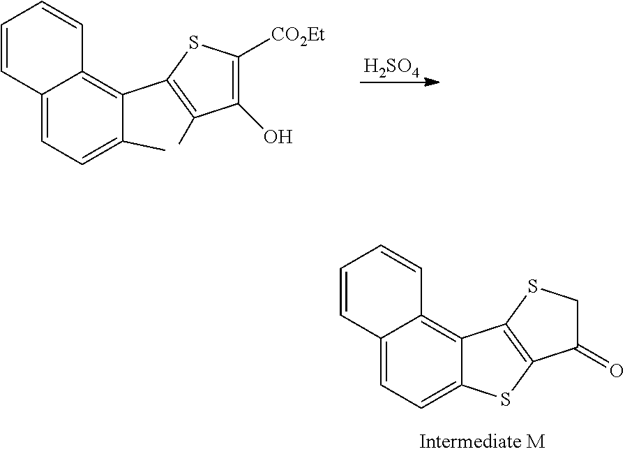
C12=CC=C(C)C(C3=C(C)C(O)=C([CO2Et])S3)=C1C=CC=C2.[H2SO4].C1=CC2=CC=C3C(=C2C=C1)C1=C(S3)C(=O)CS1
